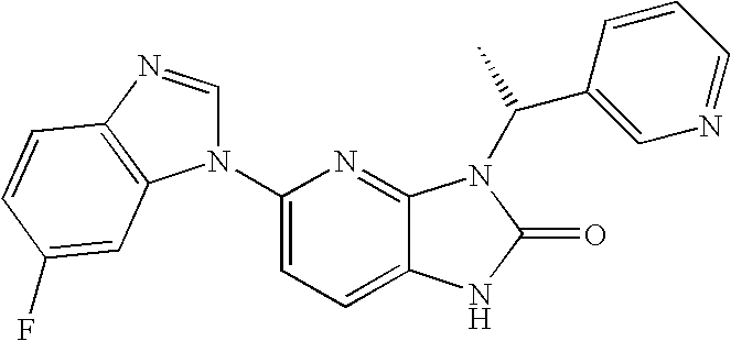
C12=CC=C(N3C=NC4=C3C=C(F)C=C4)N=C1N(C(C1=CN=CC=C1)C)C(=O)N2
